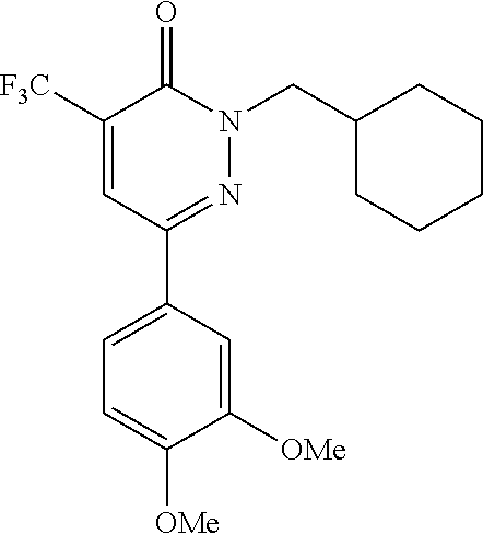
C1([F3C])=CC(C2=CC=C([OMe])C([OMe])=C2)=NN(CC2CCCCC2)C1=O
